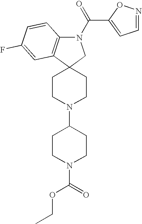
C12(CCN(C3CCN(C(=O)OCC)CC3)CC1)CN(C(C1=CC=NO1)=O)C1=C2C=C(F)C=C1
